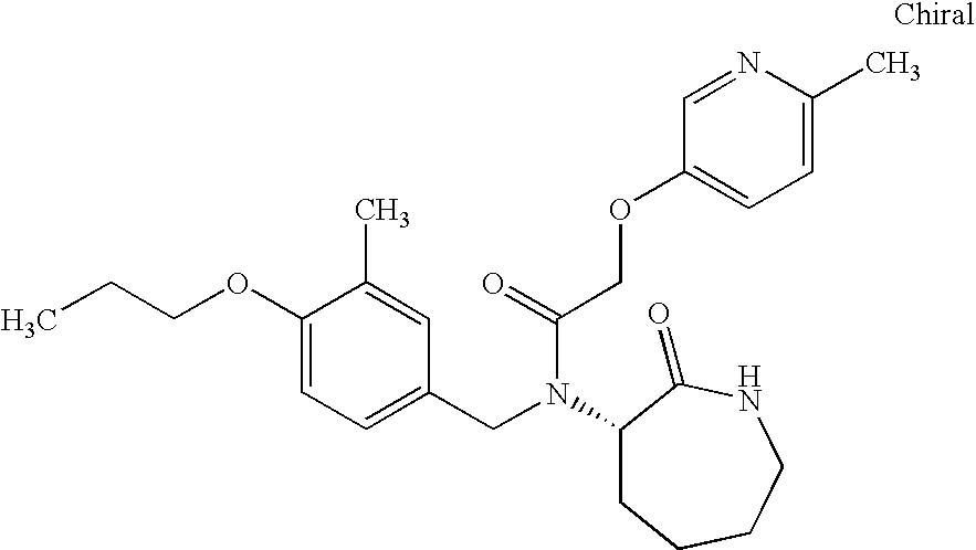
CCCOC1=CC=C(CN(C(COC2=CC=C(C)N=C2)=O)C2CCCCNC2=O)C=C1C
